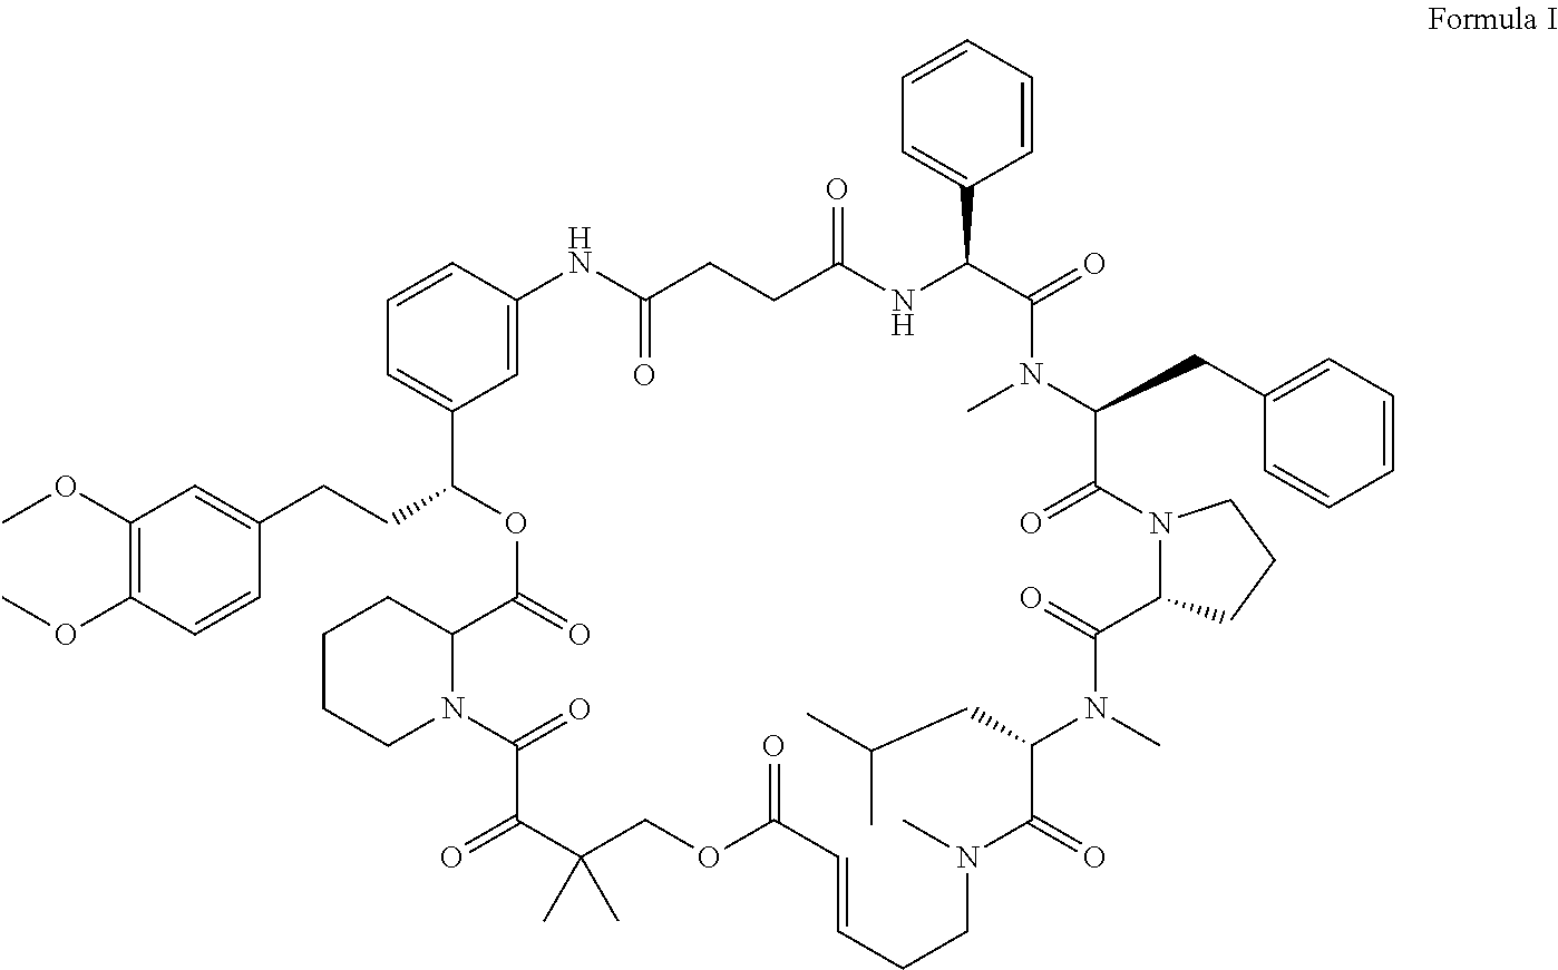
C1(OC)=C(OC)C=CC(CCC2OC(=O)C3N(C(=O)C(=O)C(C)(C)COC(=O)C=CCCN(C)C(=O)C(CC(C)C)N(C)C(=O)C4N(C(=O)C(CC5=CC=CC=C5)N(C)C(=O)C(C5=CC=CC=C5)NC(=O)CCC(=O)NC5=CC2=CC=C5)CCC4)CCCC3)=C1
